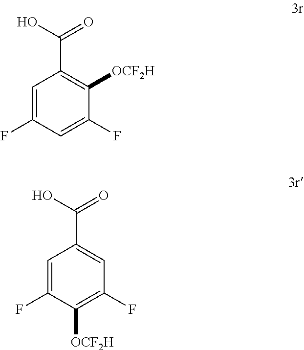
C1=C(F)C=C(F)C([OCF2H])=C1C(=O)O.C1=C(F)C([OCF2H])=C(F)C=C1C(=O)O
